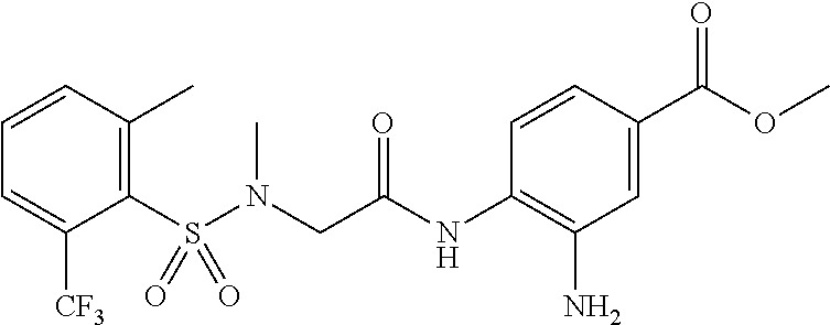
C1(S(N(CC(NC2=C(N)C=C(C(=O)OC)C=C2)=O)C)(=O)=O)=C(C)C=CC=C1[CF3]
